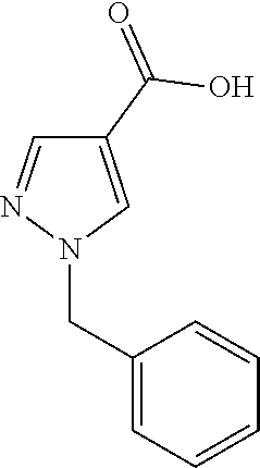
C1(CN2C=C(C(=O)O)C=N2)=CC=CC=C1
